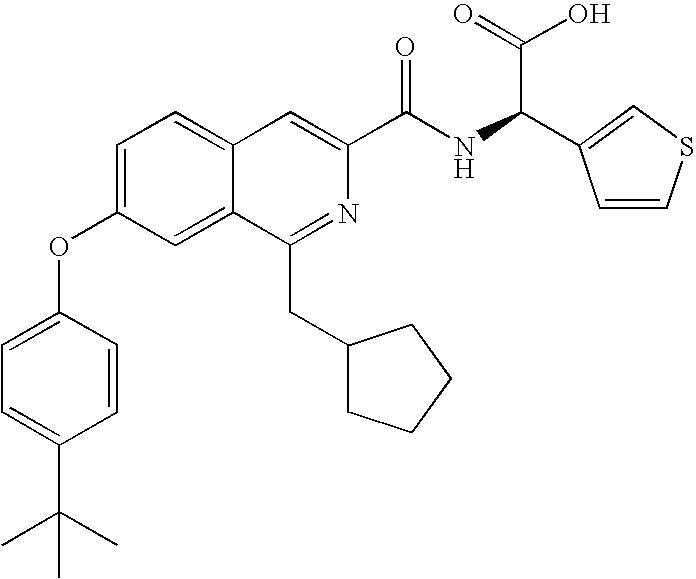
C1=C(OC2=CC=C(C(C)(C)C)C=C2)C=C2C(=C1)C=C(C(NC(C(=O)O)C1=CSC=C1)=O)N=C2CC1CCCC1
